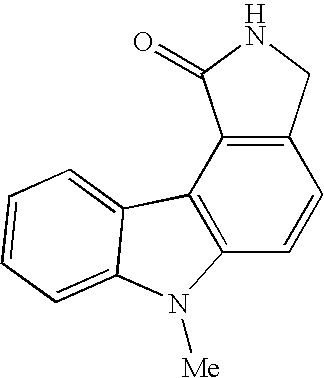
C12=C(C3=C(C=C1)N([Me])C1=CC=CC=C31)C(=O)NC2
